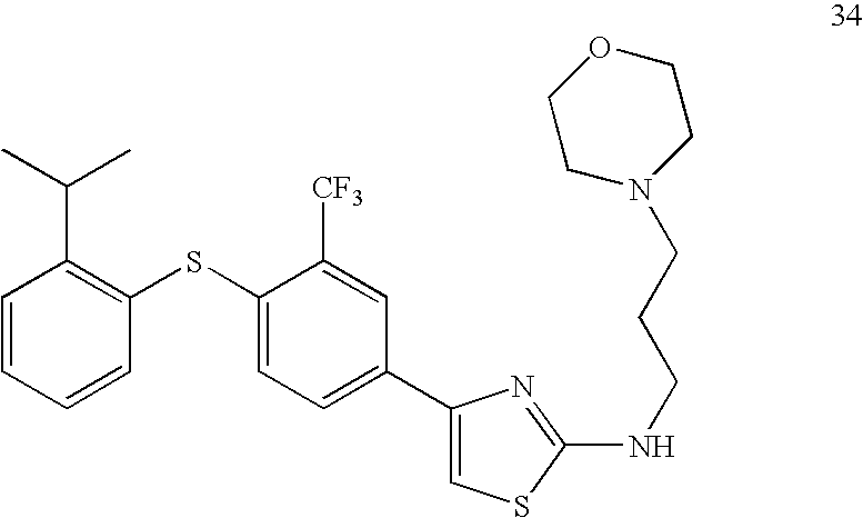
C1=CC=CC(SC2=CC=C(C3=CSC(NCCCN4CCOCC4)=N3)C=C2[CF3])=C1C(C)C
